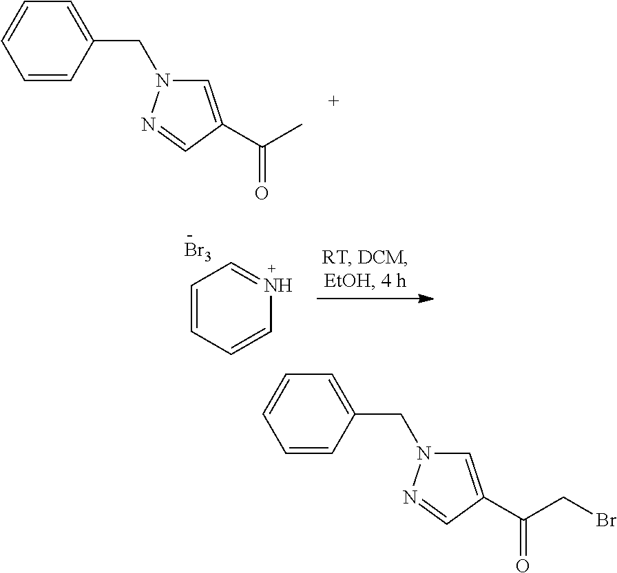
C1(CN2C=C(C(C)=O)C=N2)=CC=CC=C1.C1=CC=CN=C1.[Br3].C1(CN2C=C(C(CBr)=O)C=N2)=CC=CC=C1
